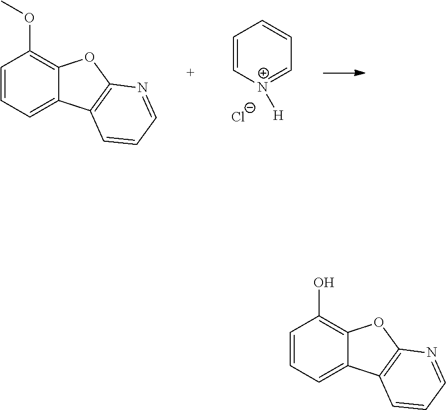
C1=C[N+]([H])=CC=C1.[Cl-].C1=CC=C2C(=C1OC)OC1=C2C=CC=N1.C1=CC=C2C(=C1O)OC1=C2C=CC=N1
